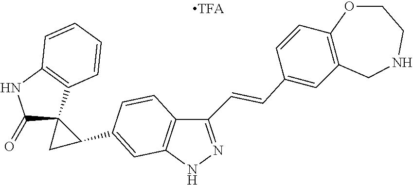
C1(C=CC2=CC3=C(C=C2)OCCNC3)=NNC2=C1C=CC(C1C3(C(=O)NC4=C3C=CC=C4)C1)=C2
